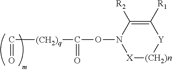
C([(CH2)q]C(ON1[X][(CH2)n][Y]C([R1])=C1[R2])=O)=O
